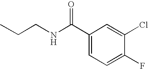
C1(C(NCCC)=O)=CC=C(F)C(Cl)=C1
